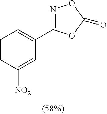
C1=CC([NO2])=CC(C2=NOC(=O)O2)=C1
